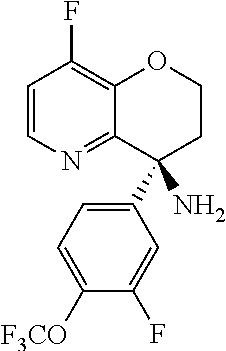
C1=CN=C2C(=C1F)OCCC2(C1=CC=C([F3CO])C(F)=C1)N
